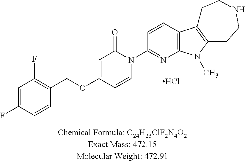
C1=C(F)C=CC(COC2=CC(=O)N(C3=NC4=C(C=C3)C3=C(N4C)CCNCC3)C=C2)=C1F.Cl
